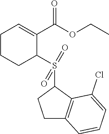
C1CCC(S(C2CCC3=C2C(Cl)=CC=C3)(=O)=O)C(C(OCC)=O)=C1
